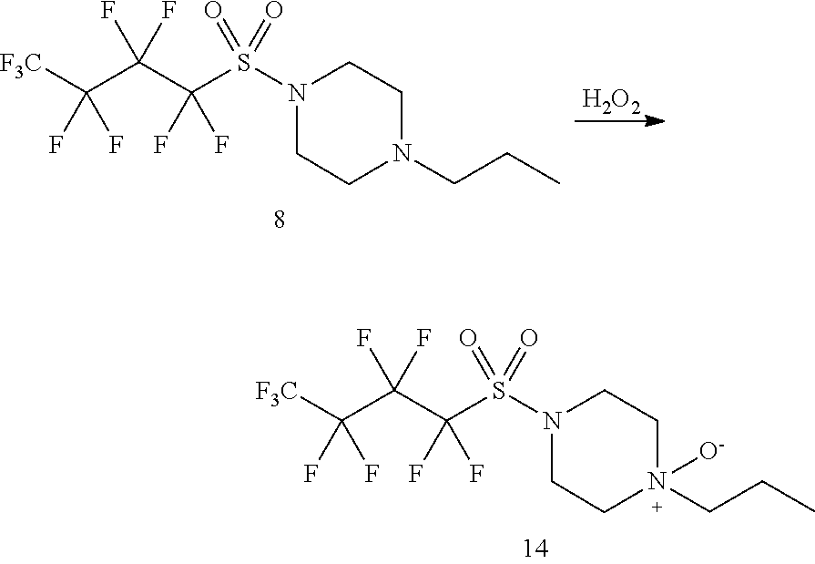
[F3C]C(C(C(S(N1CCN(CCC)CC1)(=O)=O)(F)F)(F)F)(F)F.[H2O2].[F3C]C(C(C(S(N1CCN(CCC)([O-])CC1)(=O)=O)(F)F)(F)F)(F)F
